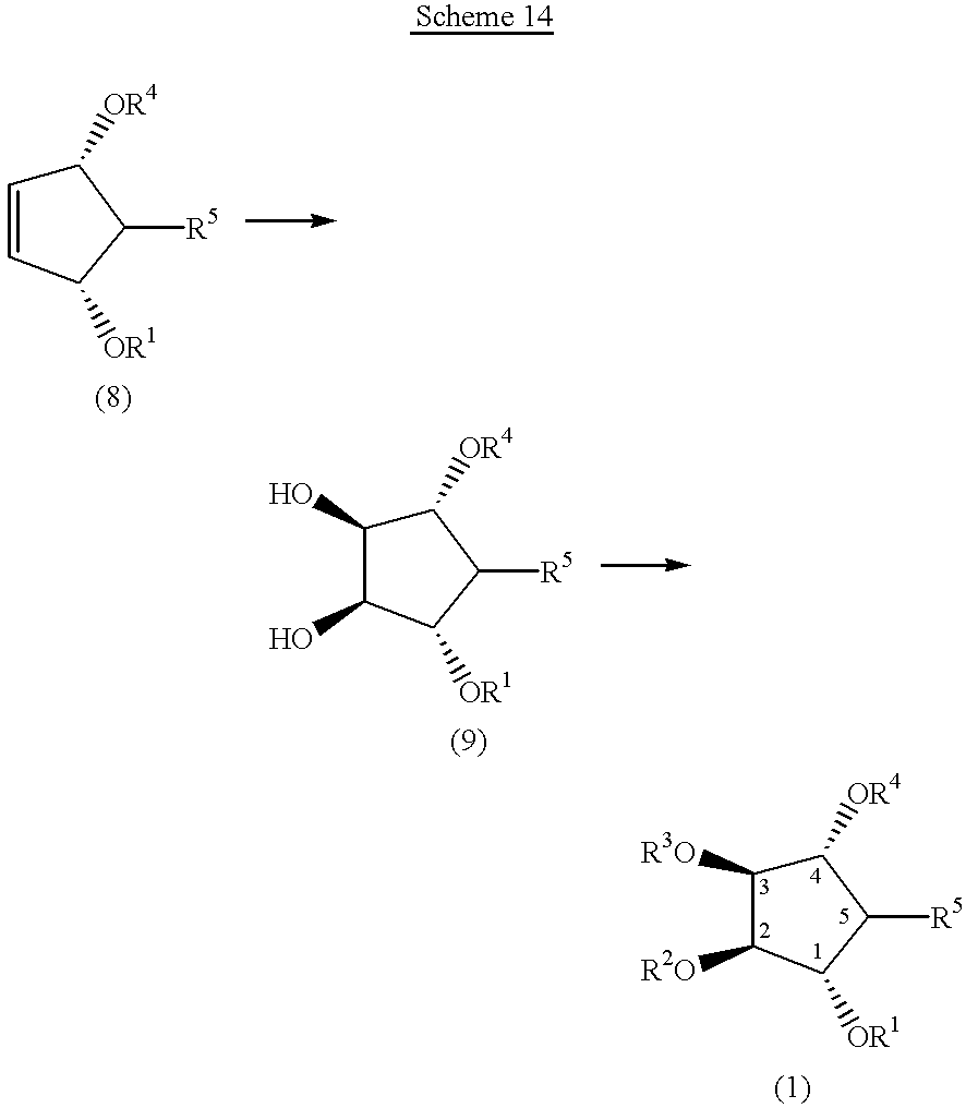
C1([OR4])C=CC([OR1])C1[R5].C1([OR4])C(O)C(O)C([OR1])C1[R5].C1([OR4])C([R3O])C([R2O])C([OR1])C1[R5]
